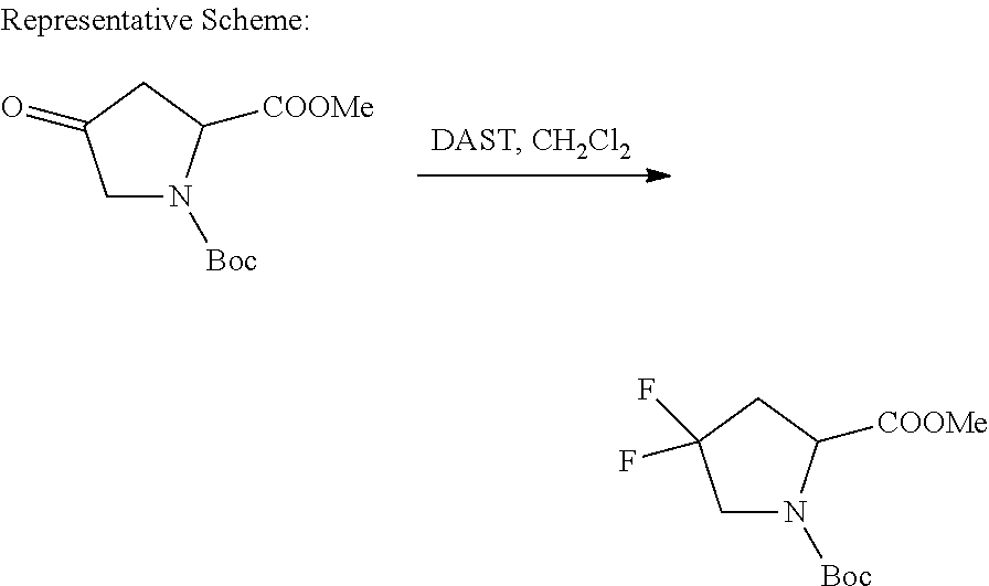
C1N([Boc])C([COOMe])CC1=O.C1N([Boc])C([COOMe])CC1(F)F
